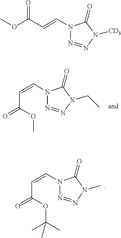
N1=NN(CC)C(=O)N1C=CC(=O)OC.N1=NN(C)C(=O)N1C=CC(=O)OC(C)(C)C.N1=NN([CD3])C(=O)N1C=CC(OC)=O
